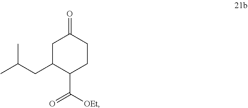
C1C(CC(C)C)C(C([OEt])=O)CCC1=O
